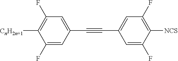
C1(F)=CC(C#CC2=CC(F)=C([NCS])C(F)=C2)=CC(F)=C1[CnH2n+1]
